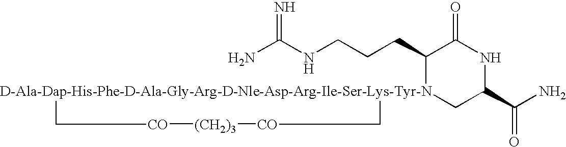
NC(NCCCC1[D-Ala-Dap-His-Phe-D-Ala-Gly-Arg-D-Nle-Asp-Arg-Ile-Ser-Lys-Tyr-N]2(CC(C(N)=O)NC1=O)C[CO][(CH2)3][CO]C2)=N
